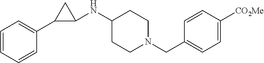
C1(NC2C(C3=CC=CC=C3)C2)CCN(CC2=CC=C([CO2Me])C=C2)CC1
